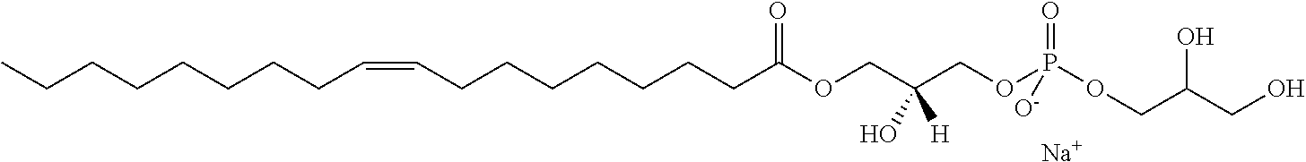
CCCCCCCCC=CCCCCCCCC(OCC(COP(OCC(CO)O)(=O)[O-])(O)[H])=O.[Na]
